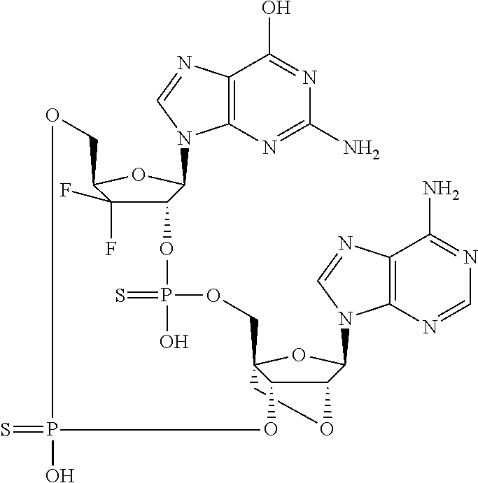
C12=C(N=C(N)N=C1O)N(C1C(OP(=S)(O)OCC34OC(N5C6=C(C(N)=NC=N6)N=C5)C(OC3)C4O)C(F)(F)C(CO)O1)C=N2.S=PO
